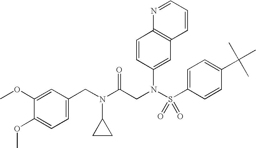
C1=CC(N(S(C2=CC=C(C(C)(C)C)C=C2)(=O)=O)CC(N(C2CC2)CC2=CC=C(OC)C(OC)=C2)=O)=CC2=C1N=CC=C2
